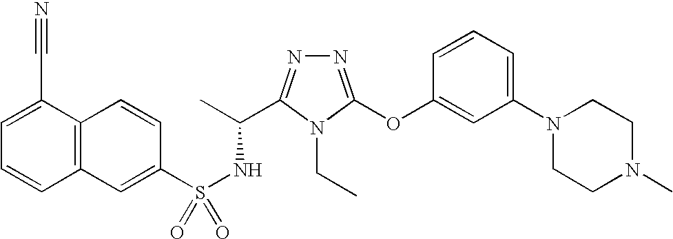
C12=C(C=C(S(NC(C)C3=NN=C(OC4=CC(N5CCN(C)CC5)=CC=C4)N3CC)(=O)=O)C=C1)C=CC=C2C#N
